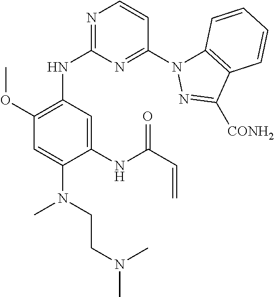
C1(NC2=NC=CC(N3C4=C(C([CONH2])=N3)C=CC=C4)=N2)=C(OC)C=C(N(CCN(C)C)C)C(NC(C=C)=O)=C1
